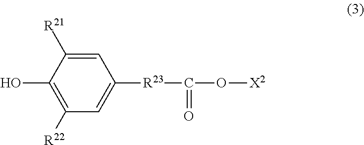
C1(O)=C([R22])C=C([R23]C(=O)O[X2])C=C1[R21]
